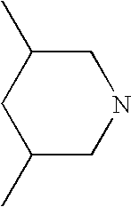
C1C(C)CC(C)CN1
